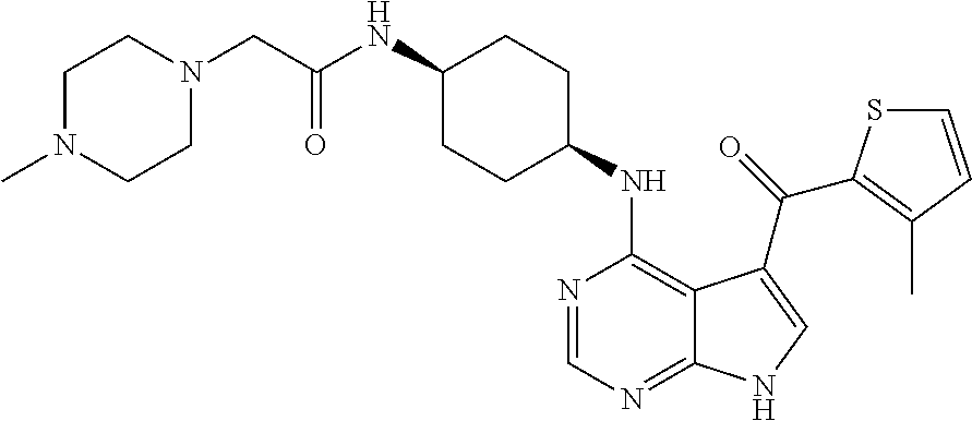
C1(NC(CN2CCN(C)CC2)=O)CCC(NC2=C3C(=NC=N2)NC=C3C(=O)C2=C(C)C=CS2)CC1
